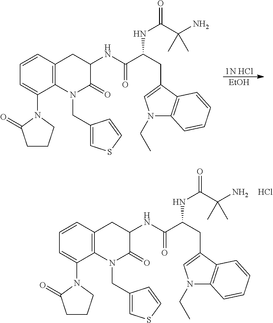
C1=CC2=C(C(N3C(=O)CCC3)=C1)N(CC1=CSC=C1)C(=O)C(NC(C(CC1=CN(CC)C3=C1C=CC=C3)NC(=O)C(N)(C)C)=O)C2.Cl.[1N HCl].[EtOH].C1=CC2=C(C(N3C(=O)CCC3)=C1)N(CC1=CSC=C1)C(=O)C(NC(C(CC1=CN(CC)C3=C1C=CC=C3)NC(=O)C(N)(C)C)=O)C2
